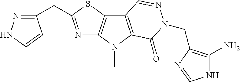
N1=C(CC2=NNC=C2)SC2=C1N(C)C1=C2C=NN(CC2=C(N)NC=N2)C1=O
